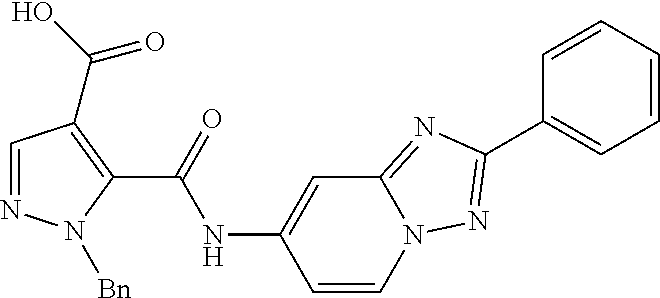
C1=NN([Bn])C(C(=O)NC2=CC3=NC(C4=CC=CC=C4)=NN3C=C2)=C1C(O)=O
